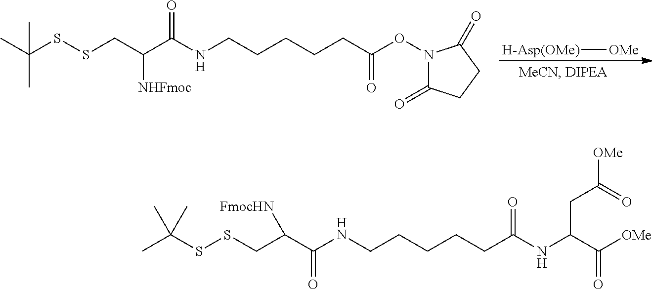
[H-Asp(OMe)][OMe].CC(SSCC(C(NCCCCCC(ON1C(=O)CCC1=O)=O)=O)[NHFmoc])(C)C.CC(SSCC(C(NCCCCCC(NC(C([OMe])=O)CC(=O)[OMe])=O)=O)[FmocHN])(C)C
